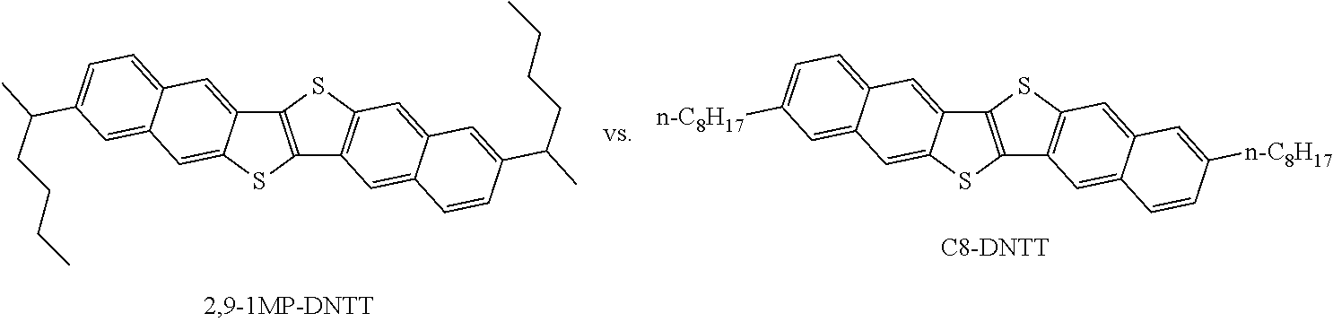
C12=C(SC3=CC4=CC(C(CCCC)C)=CC=C4C=C13)C1=C(S2)C=C2C(=C1)C=CC(C(CCCC)C)=C2.C12=C(SC3=CC4=CC([n-C8H17])=CC=C4C=C13)C1=C(S2)C=C2C(=C1)C=CC([n-C8H17])=C2.[C8-DNTT]
